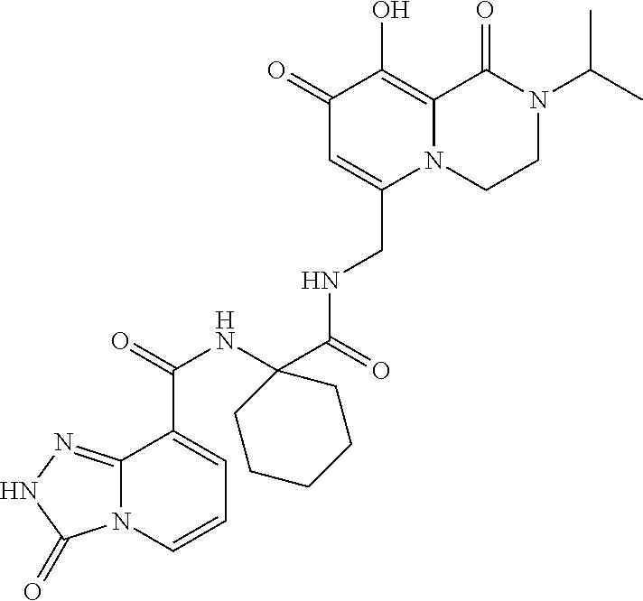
C1(=O)C=C(CNC(C2(NC(=O)C3=CC=CN4C3=NNC4=O)CCCCC2)=O)N2C(=C1O)C(=O)N(C(C)C)CC2
